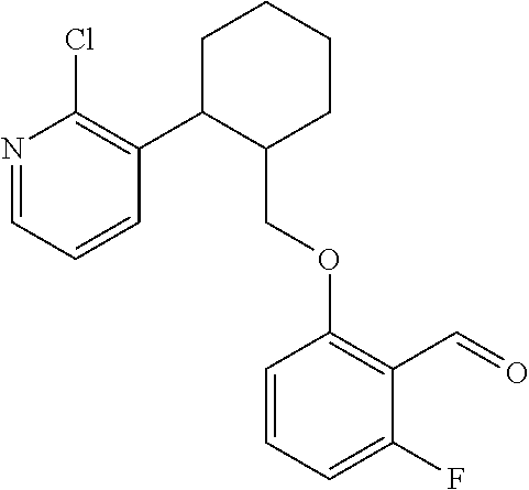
C1C(C2=C(Cl)N=CC=C2)C(COC2=C(C=O)C(F)=CC=C2)CCC1
